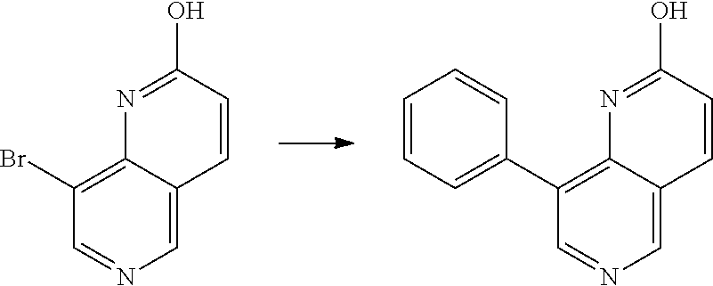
N1=C(O)C=CC2=CN=CC(Br)=C12.N1=C(O)C=CC2=CN=CC(C3=CC=CC=C3)=C12
